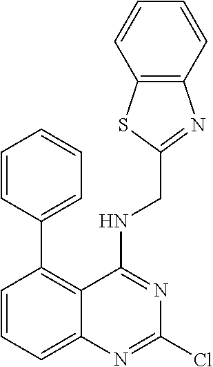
C1=CC=CC=C1C1=C2C(=CC=C1)N=C(Cl)N=C2NCC1=NC2=C(S1)C=CC=C2
